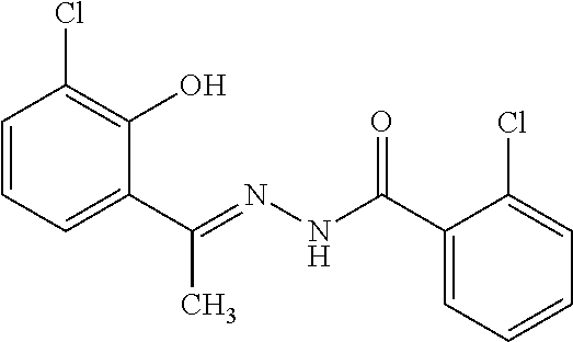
C1=CC=C(C(=NNC(C2=CC=CC=C2Cl)=O)C)C(O)=C1Cl
